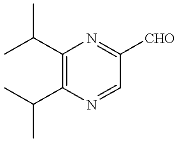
C1(C(C)C)=C(C(C)C)N=CC([CHO])=N1
